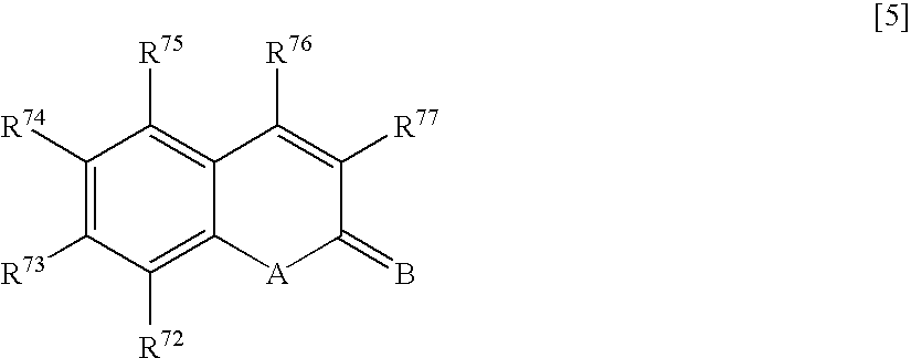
C1([R74])=C([R73])C([R72])=C2C(=C1[R75])C([R76])=C([R77])C(=B)[A]2
